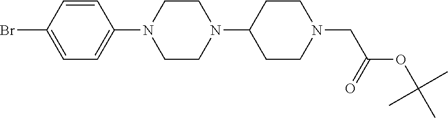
C1(Br)=CC=C(N2CCN(C3CCN(CC(OC(C)(C)C)=O)CC3)CC2)C=C1
